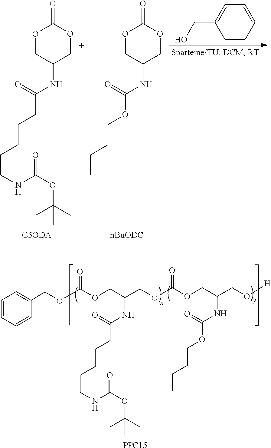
O1CC(NC(=O)CCCCCNC(=O)OC(C)(C)C)COC1=O.[C5ODA].O1CC(NC(=O)OCCCC)COC1=O.[nBuODC].C1=CC=CC=C1CO.C1=CC=CC(COC(=O)OCC(NC(=O)CCCCCNC(OC(C)(C)C)=O)COC(OCC(CO[H])NC(OCCCC)=O)=O)=C1.[PPC15]
